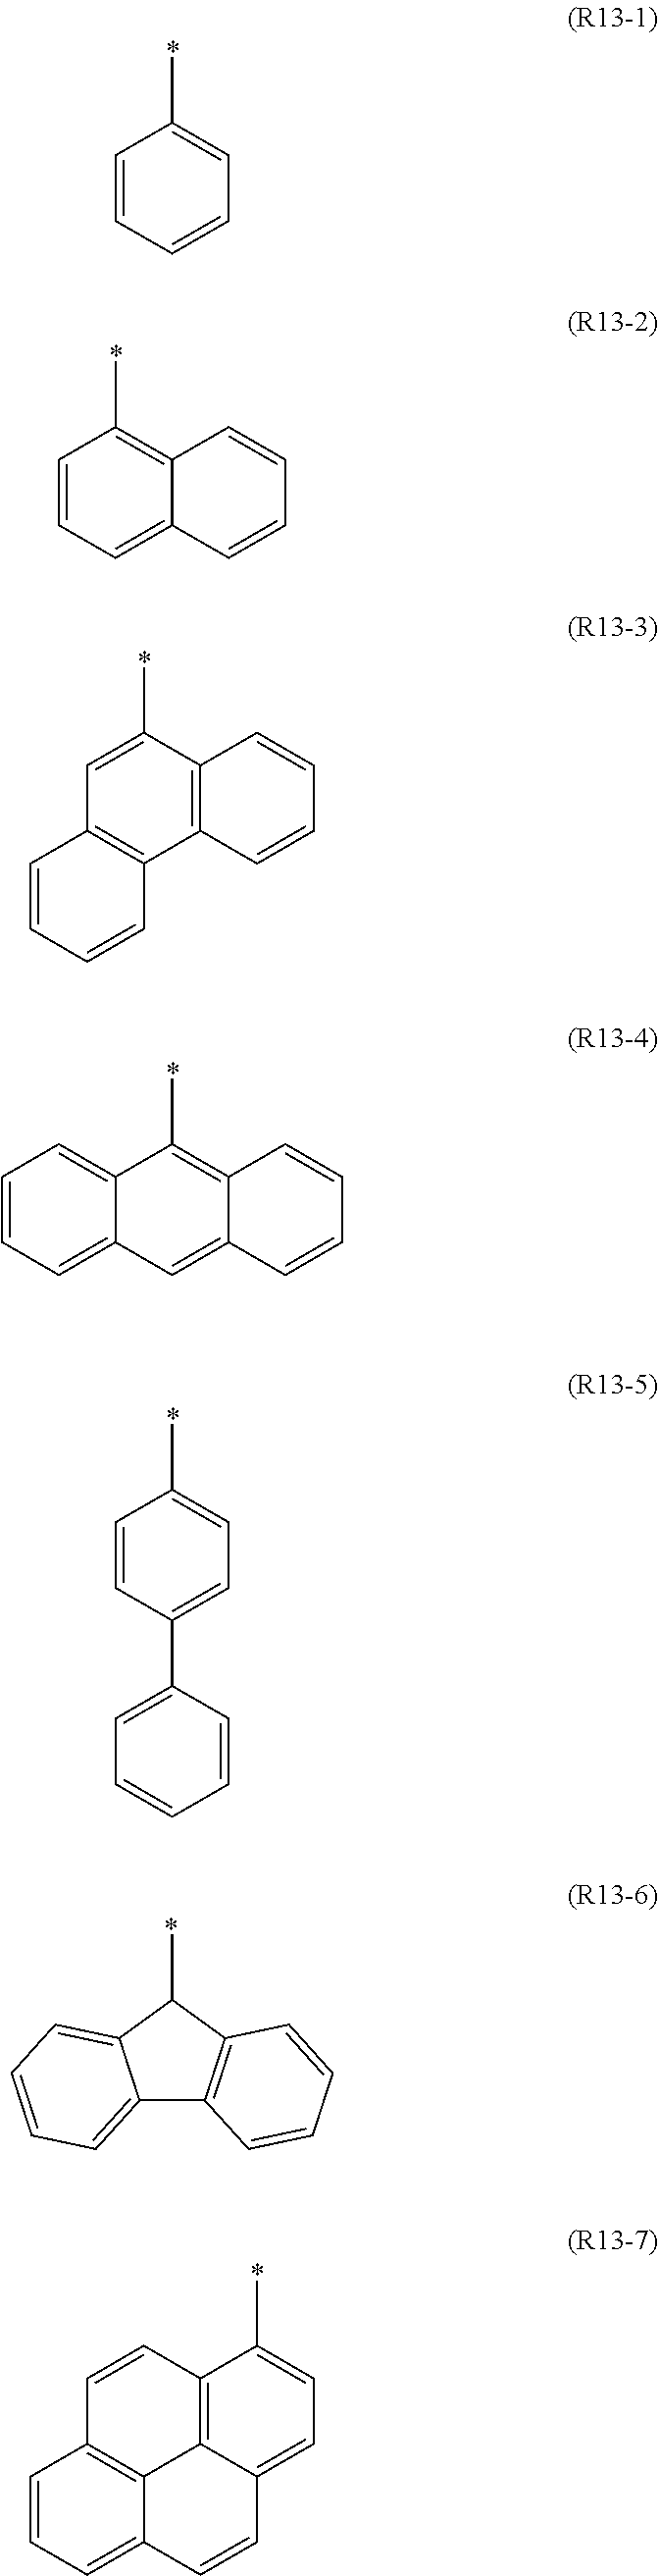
CC1=CC=CC=C1.CC1=C2C(=CC=C1)C=CC=C2.CC1=CC2=C(C3=C1C=CC=C3)C=CC=C2.CC1=C2C(=CC3=CC=CC=C13)C=CC=C2.CC1=CC=C(C2=CC=CC=C2)C=C1.C12=CC=CC=C1C(C)C1=C2C=CC=C1.CC1=CC=C2C3=C1C=CC1=C3C(=CC=C1)C=C2
